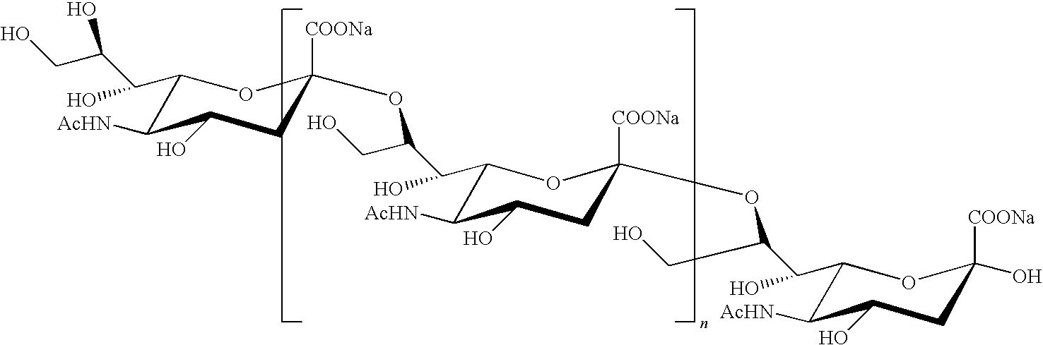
C1C([COONa])(OC(C(C2C([AcHN])C(O)CC([COONa])(OC(C(C3C([AcHN])C(O)CC([COONa])(O)O3)O)CO)O2)O)CO)OC(C(C(CO)O)O)C([AcHN])C1O
